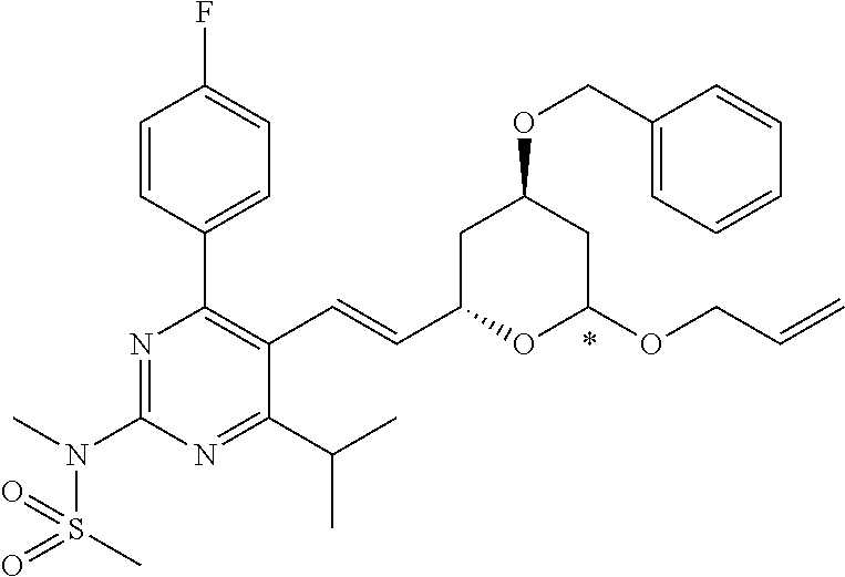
C1=CC(C2=C(C=CC3OC(OCC=C)CC(OCC4=CC=CC=C4)C3)C(C(C)C)=NC(N(C)S(C)(=O)=O)=N2)=CC=C1F
